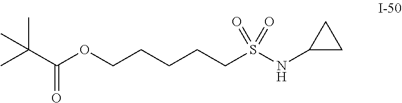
C(OCCCCCS(=O)(=O)NC1CC1)(C(C)(C)C)=O
